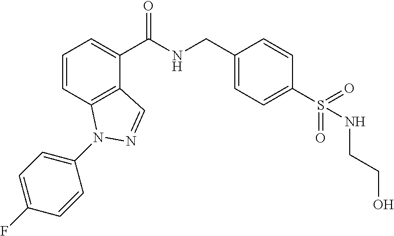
C1=CC2=C(C(C(NCC3=CC=C(S(=O)(=O)NCCO)C=C3)=O)=C1)C=NN2C1=CC=C(F)C=C1
